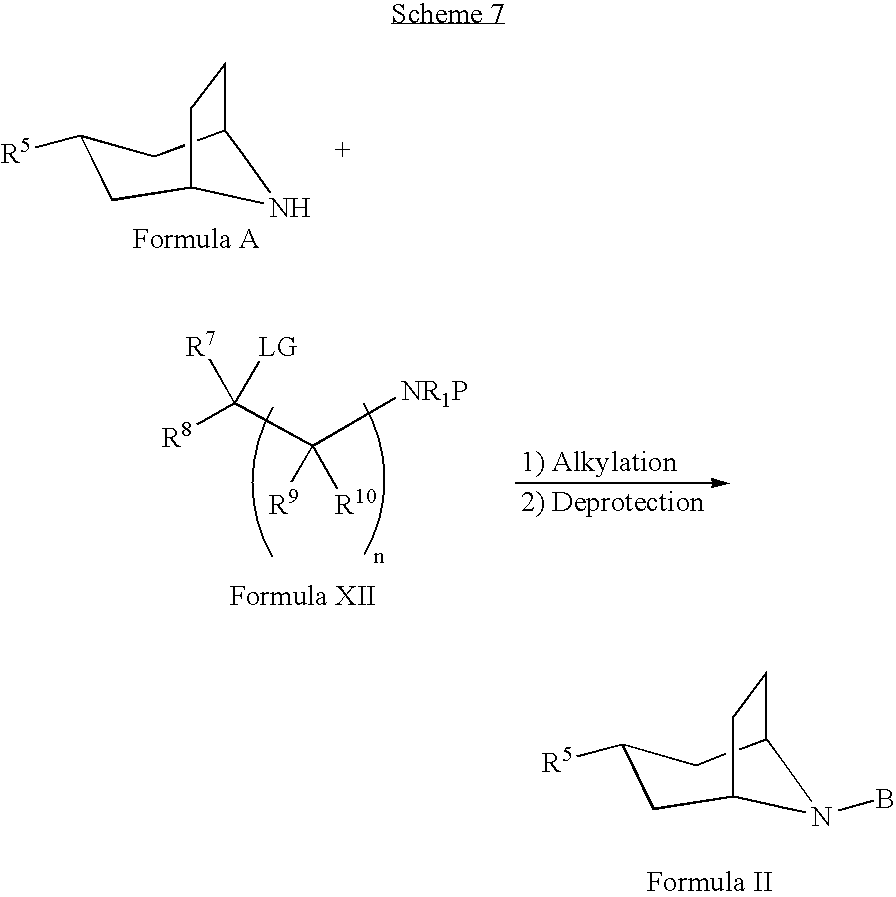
C1C2CCC(CC1[R5])CNC2.C1C2CCC(CC1[R5])CN(B)C2.[R8]C(C([NR1P])([R9])[R10])([R7])[LG]
